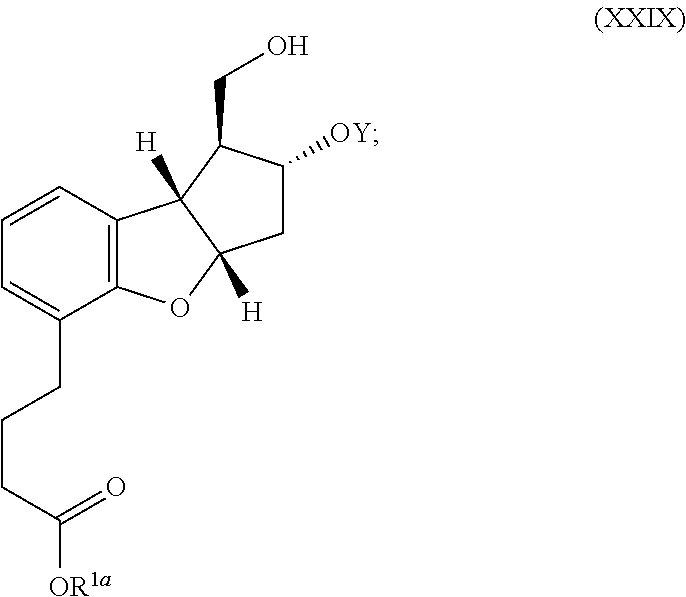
C12=C(C=CC=C1CCCC([OR1a])=O)C1([H])C([H])(O2)CC([OY])C1CO
